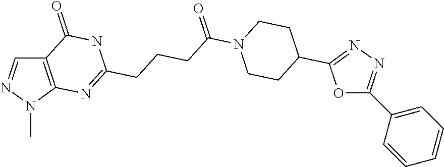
C12=C(N(C)N=C1)N=C(CCCC(N1CCC(C3=NN=C(C4=CC=CC=C4)O3)CC1)=O)NC2=O
